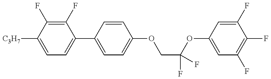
C1=C([C3H7])C(F)=C(F)C(C2=CC=C(OCC(OC3=CC(F)=C(F)C(F)=C3)(F)F)C=C2)=C1
